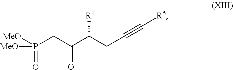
[MeO]P([MeO])(=O)CC(C(CC#C[R5])[R4])=O
